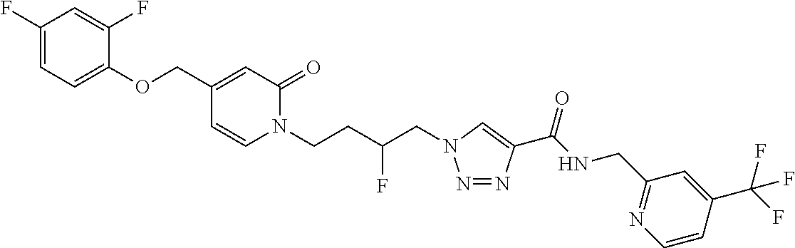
N1=NC(C(NCC2=NC=CC(C(F)(F)F)=C2)=O)=CN1CC(CCN1C(=O)C=C(COC2=CC=C(F)C=C2F)C=C1)F
